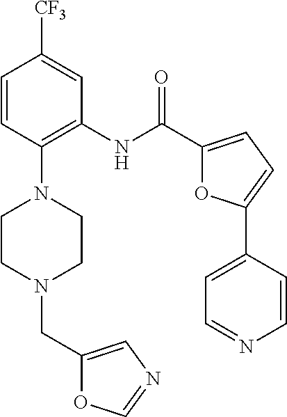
C1=CC(N2CCN(CC3=CN=CO3)CC2)=C(NC(C2=CC=C(C3=CC=NC=C3)O2)=O)C=C1[CF3]
